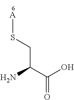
C(C(C(O)=O)N)S[A]
